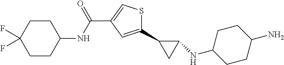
C1(C2CC2NC2CCC(N)CC2)=CC(C(=O)NC2CCC(F)(F)CC2)=CS1
